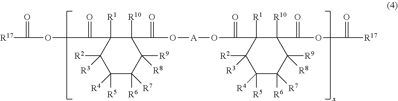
C([R17])(=O)OC(=O)C1([R1])C([R2])([R3])C([R5])([R4])C([R6])([R7])C([R9])([R8])C1([R10])C(=O)O[A]OC(=O)C1([R1])C([R2])([R3])C([R5])([R4])C([R6])([R7])C([R9])([R8])C1([R10])C(=O)OC(=O)[R17]
